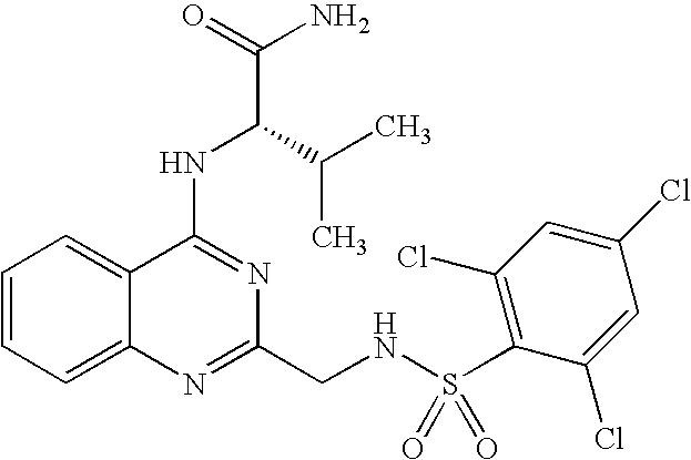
C1=CC=C2C(=C1)C(NC(C(N)=O)C(C)C)=NC(CNS(C1=C(Cl)C=C(Cl)C=C1Cl)(=O)=O)=N2
